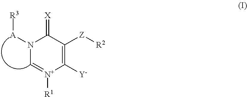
N1([A][R3])C=[N+]([R1])C([Y])=C([Z][R2])C1=[X]
